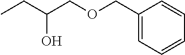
C1(COCC(CC)O)=CC=CC=C1
